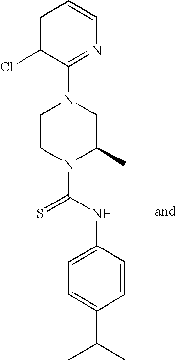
N1(C(NC2=CC=C(C(C)C)C=C2)=S)C(C)CN(C2=NC=CC=C2Cl)CC1
